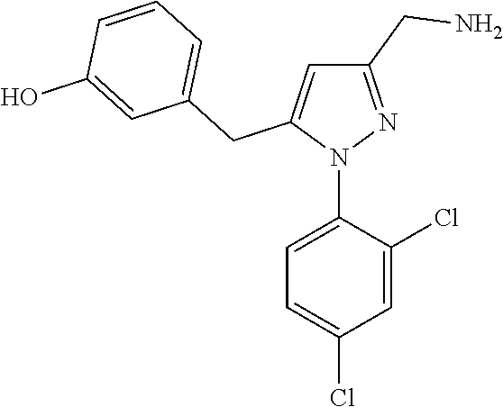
C1=C(N2N=C(CN)C=C2CC2=CC=CC(O)=C2)C(Cl)=CC(Cl)=C1
